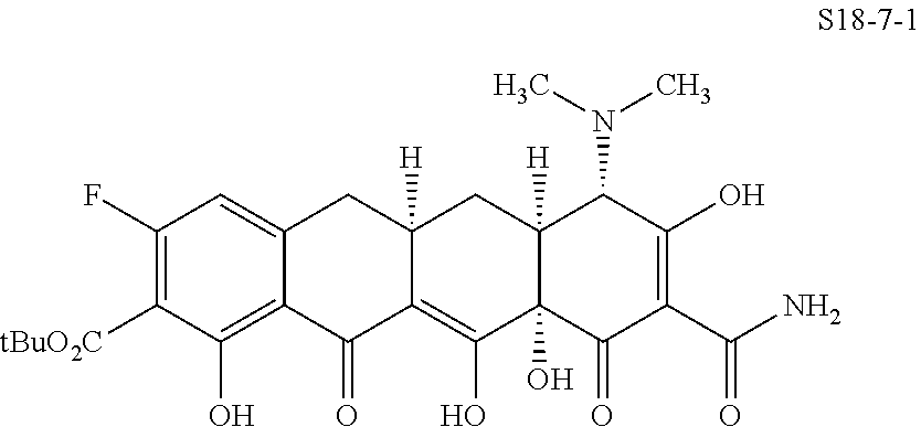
C1(F)=C([tBuO2C])C(O)=C2C(=C1)CC1([H])C(=C(O)C3(O)C([H])(C1)C(N(C)C)C(O)=C(C(N)=O)C3=O)C2=O
